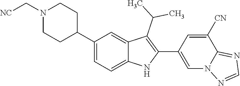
N1(C[NC])CCC(C2=CC=C3C(=C2)C(C(C)C)=C(C2=CN4C(=NC=N4)C([CN])=C2)N3)CC1
